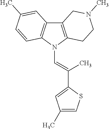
C12=C(N(C=C(C3=CC(C)=CS3)C)C3=C1C=C(C)C=C3)CCN(C)C2
